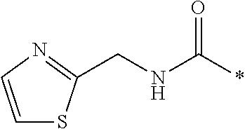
N(CC1=NC=CS1)C(*)=O
